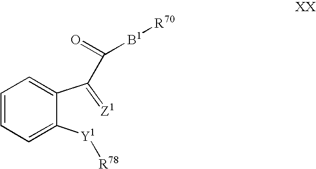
C1=C([Y1][R78])C(C(=[Z1])C([B1][R70])=O)=CC=C1
